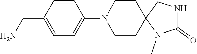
C1(CN)=CC=C(N2CCC3(CC2)N(C)C(=O)NC3)C=C1
